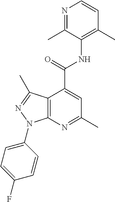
N1=C(C)C(NC(C2=CC(C)=NC3=C2C(C)=NN3C2=CC=C(F)C=C2)=O)=C(C)C=C1
